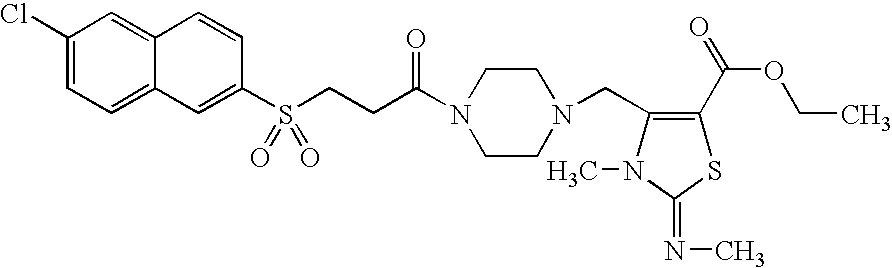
C1(Cl)=CC=C2C(=C1)C=CC(S(CCC(N1CCN(CC3=C(C(OCC)=O)SC(=NC)N3C)CC1)=O)(=O)=O)=C2
